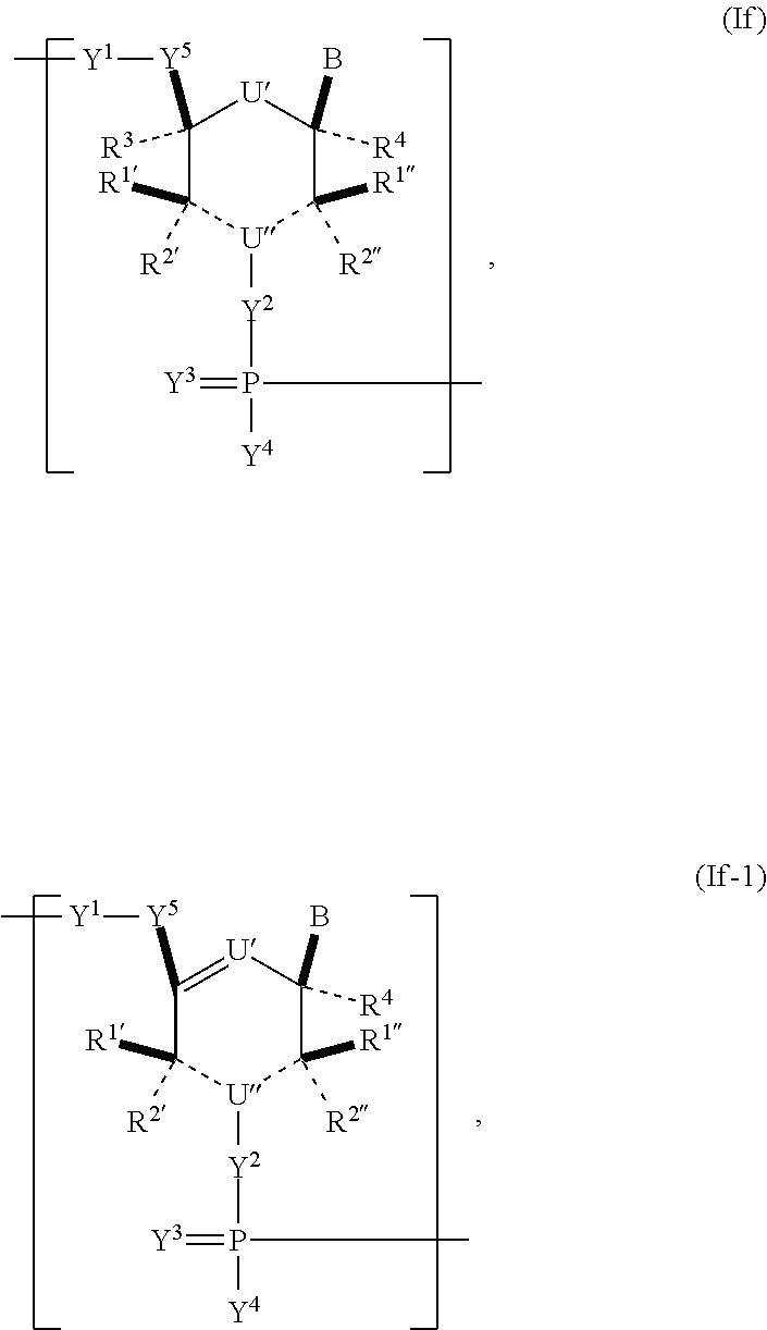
C1([Y5][Y1]C)([R3])C([R1])([R2])[U]([Y2]P([Y4])(=[Y3])C)C([R1])([R2])C(B)([R4])[U]1.C1([Y5][Y1]C)=[U]C(B)([R4])C([R1])([R2])[U]([Y2]P([Y4])(=[Y3])C)C1([R1])[R2]
